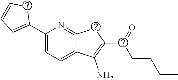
C1(C2=CC=CS2)=CC=C2C(=N1)SC(S(CCCC)=O)=C2N
